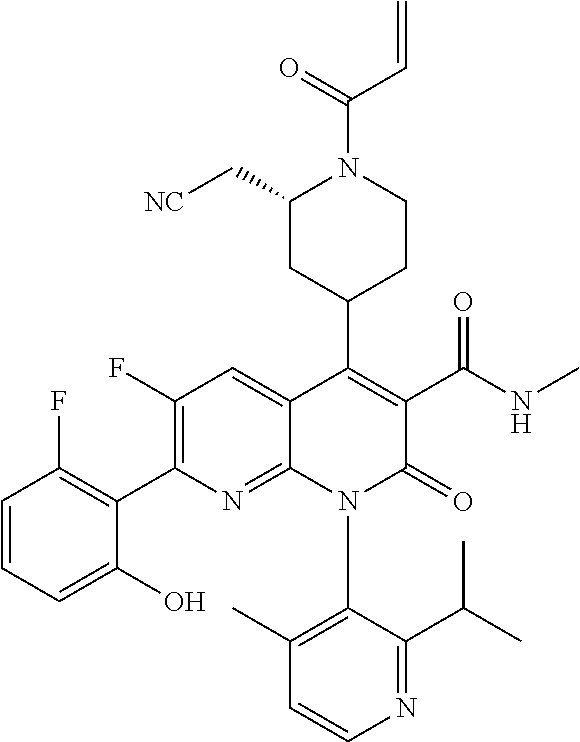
C1=CC=C(O)C(C2=C(F)C=C3C(=N2)N(C2=C(C)C=CN=C2C(C)C)C(=O)C(C(NC)=O)=C3C2CCN(C(=O)C=C)C(C[NC])C2)=C1F
